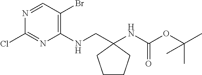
N1=CC(Br)=C(NCC2(NC(OC(C)(C)C)=O)CCCC2)N=C1Cl
